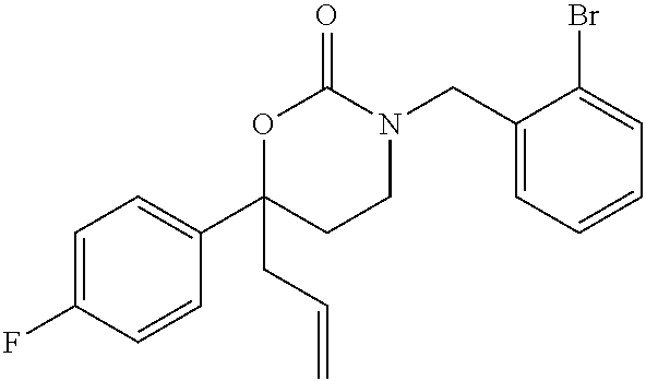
C1=C(F)C=CC(C2(CC=C)CCN(CC3=CC=CC=C3Br)C(=O)O2)=C1
